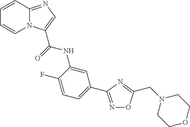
C1=CC2=NC=C(C(=O)NC3=CC(C4=NOC(CN5CCOCC5)=N4)=CC=C3F)N2C=C1
